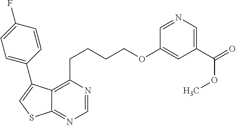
C1=NC(CCCCOC2=CC(C(OC)=O)=CN=C2)=C2C(=N1)SC=C2C1=CC=C(F)C=C1
